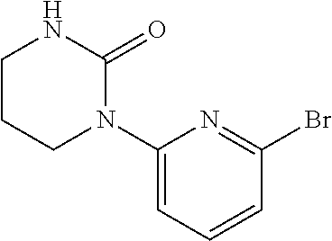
BrC1=NC(N2C(=O)NCCC2)=CC=C1
